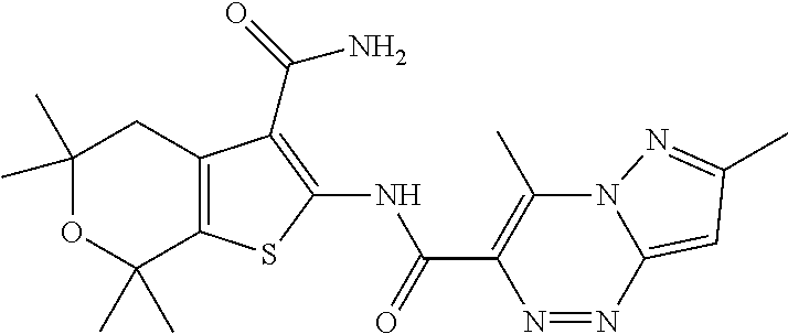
C1(C)(C)OC(C)(C)C2=C(C1)C(C(=O)N)=C(NC(C1=C(C)N3C(=CC(C)=N3)N=N1)=O)S2
